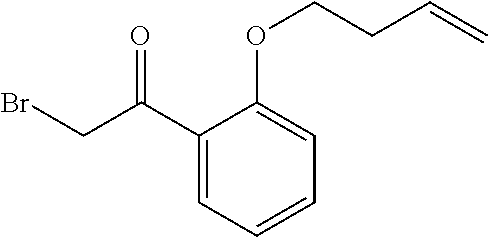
O=C(CBr)C1=CC=CC=C1OCCC=C
